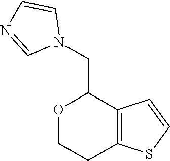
O1CCC2=C(C1CN1C=CN=C1)C=CS2
